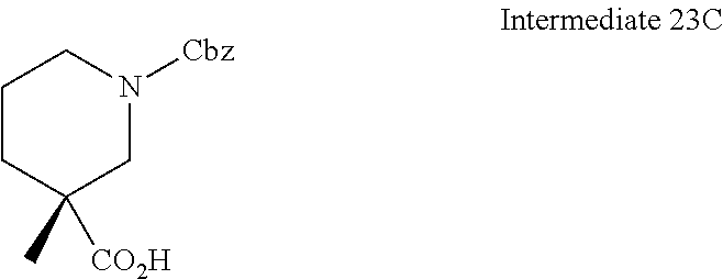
C1CC(C)([CO2H])CN([Cbz])C1
